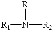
[R1]N([R2])[R]
